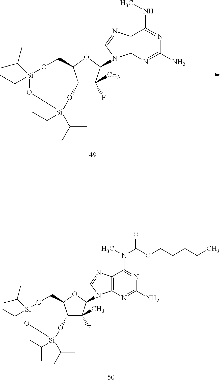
C12=C(N=C(N)N=C1NC)N(C1C(C)(F)C3C(O1)CO[Si](C(C)C)(C(C)C)O[Si](C(C)C)(C(C)C)O3)C=N2.C12=C(N=C(N)N=C1N(C)C(OCCCCC)=O)N(C1C(C)(F)C3C(O1)CO[Si](C(C)C)(C(C)C)O[Si](C(C)C)(C(C)C)O3)C=N2
